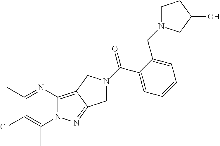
C1(C)=NC2=C3C(=NN2C(C)=C1Cl)CN(C(=O)C1=CC=CC=C1CN1CCC(O)C1)C3
